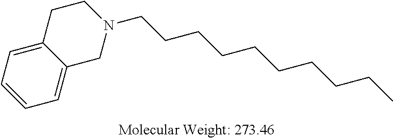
C12=CC=CC=C1CN(CCCCCCCCCC)CC2
